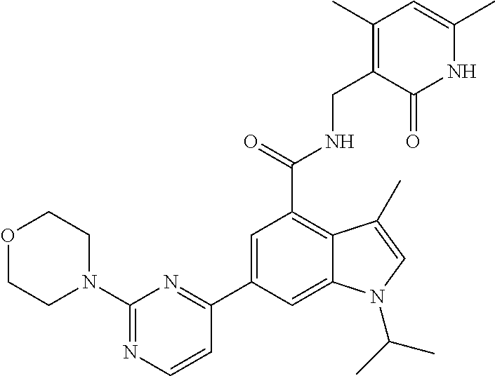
N1C(C)=CC(C)=C(CNC(C2=C3C(=CC(C4=NC(N5CCOCC5)=NC=C4)=C2)N(C(C)C)C=C3C)=O)C1=O
